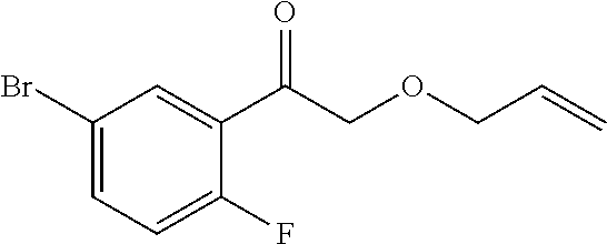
C1(Br)=CC=C(F)C(C(=O)COCC=C)=C1
